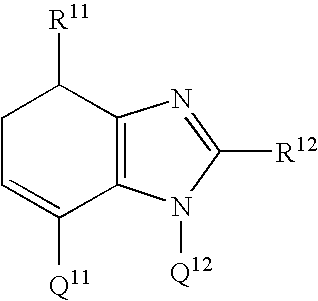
C1C=C([Q11])C2=C(C1[R11])N=C([R12])N2[Q12]
